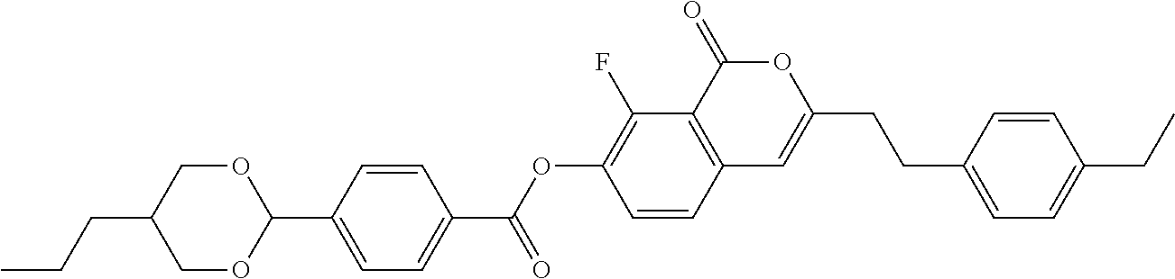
C12=C(C(=O)OC(CCC3=CC=C(CC)C=C3)=C1)C(F)=C(OC(C1=CC=C(C3OCC(CCC)CO3)C=C1)=O)C=C2
